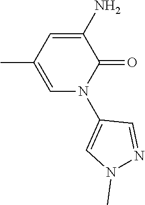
C1(N)=CC(C)=CN(C2=CN(C)N=C2)C1=O
